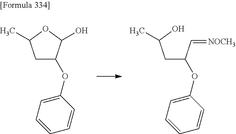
C1C(OC2=CC=CC=C2)C(O)OC1C.C(C(C=[NOCH3])OC1=CC=CC=C1)C(O)C
